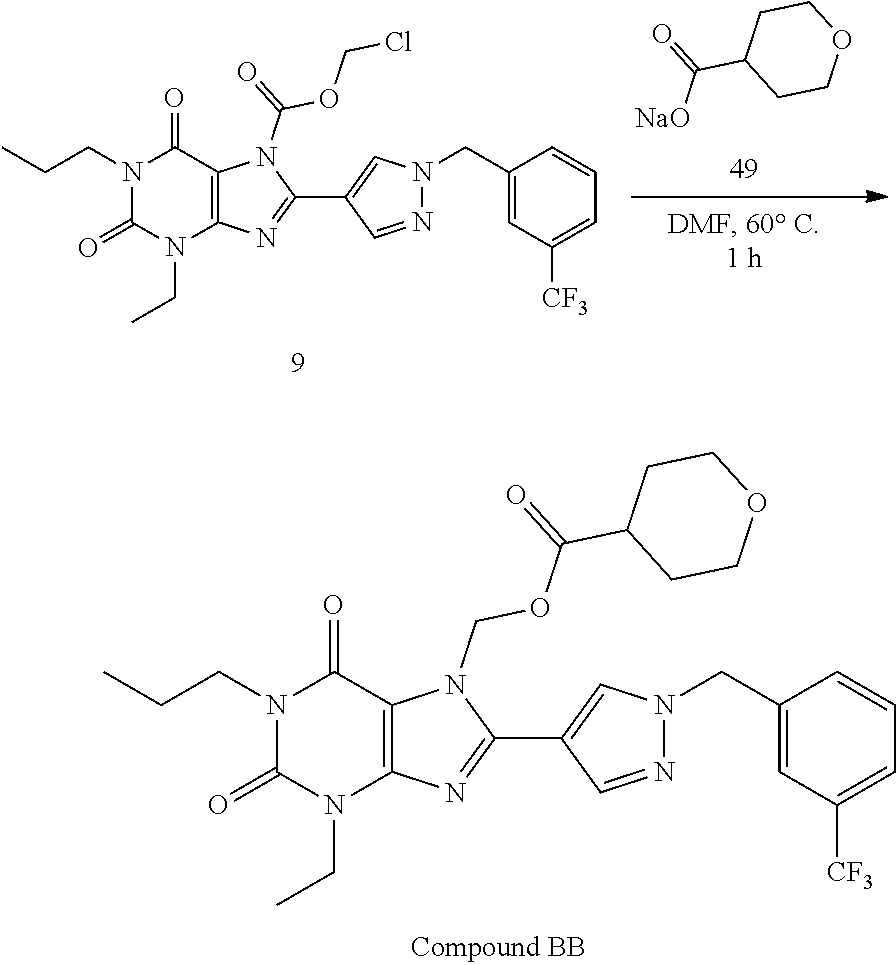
[NaO]C(=O)C1CCOCC1.N1(CC)C(=O)N(CCC)C(=O)C2=C1N=C(C1=CN(CC3=CC([CF3])=CC=C3)N=C1)N2C(=O)OCCl.N1(CC)C(=O)N(CCC)C(=O)C2=C1N=C(C1=CN(CC3=CC([CF3])=CC=C3)N=C1)N2COC(C1CCOCC1)=O
